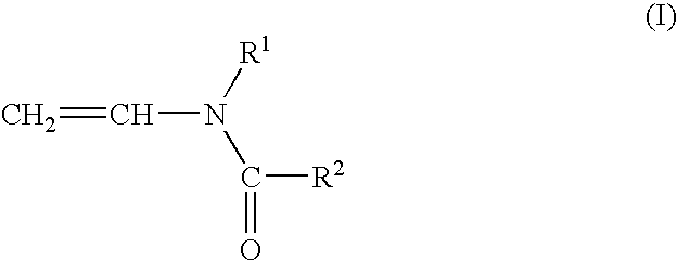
C=CN(C([R2])=O)[R1]
